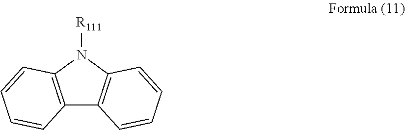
C12=C(N([R111])C3=C1C=CC=C3)C=CC=C2
